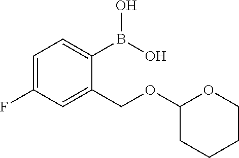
C1CCOC(OCC2=CC(F)=CC=C2B(O)O)C1
